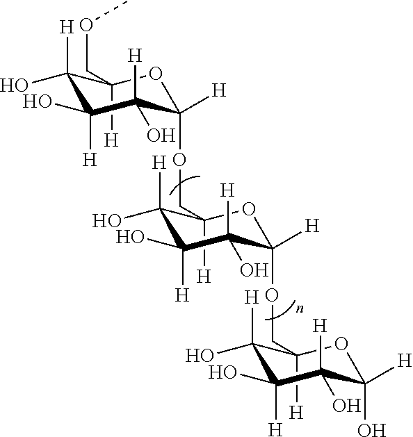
C1(COC)([H])C([H])(O)C([H])(O)C([H])(O)C([H])(OCC2([H])C([H])(O)C([H])(O)C([H])(O)C([H])(OCC3([H])C([H])(O)C([H])(O)C([H])(O)C([H])(O)O3)O2)O1
